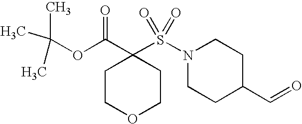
C1COCCC1(C(=O)OC(C)(C)C)S(N1CCC(C=O)CC1)(=O)=O
